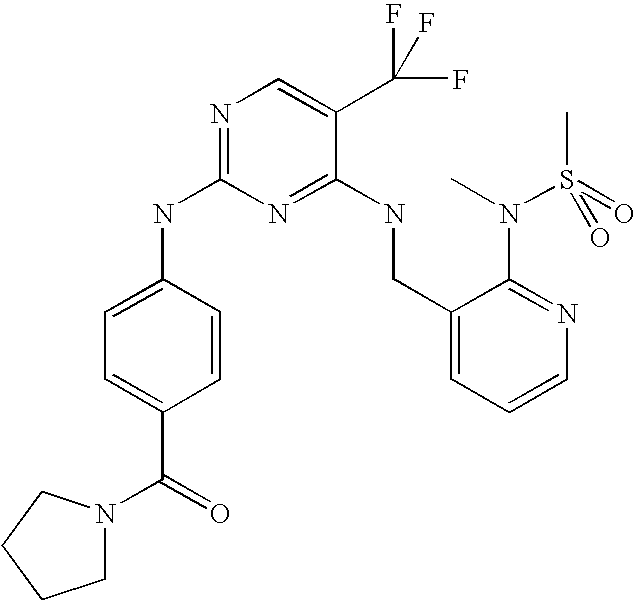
C1(CNC2=NC(NC3=CC=C(C(=O)N4CCCC4)C=C3)=NC=C2C(F)(F)F)=CC=CN=C1N(C)S(C)(=O)=O
